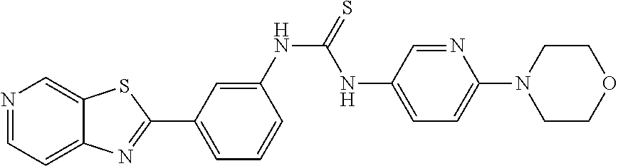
N1=CC=C2C(=C1)SC(C1=CC=CC(NC(NC3=CC=C(N4CCOCC4)N=C3)=S)=C1)=N2
